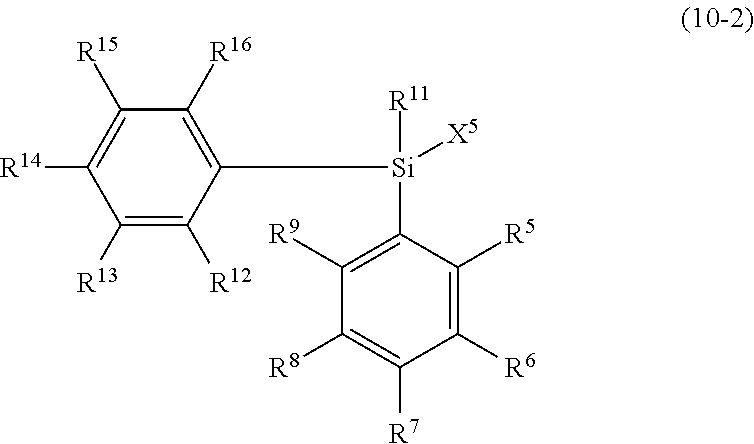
C1([R6])=C([R5])C([Si](C2=C([R16])C([R15])=C([R14])C([R13])=C2[R12])([R11])[X5])=C([R9])C([R8])=C1[R7]
